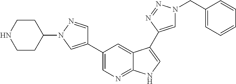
C1(C2=CN(C3CCNCC3)N=C2)=CN=C2C(=C1)C(C1=CN(CC3=CC=CC=C3)N=N1)=CN2
